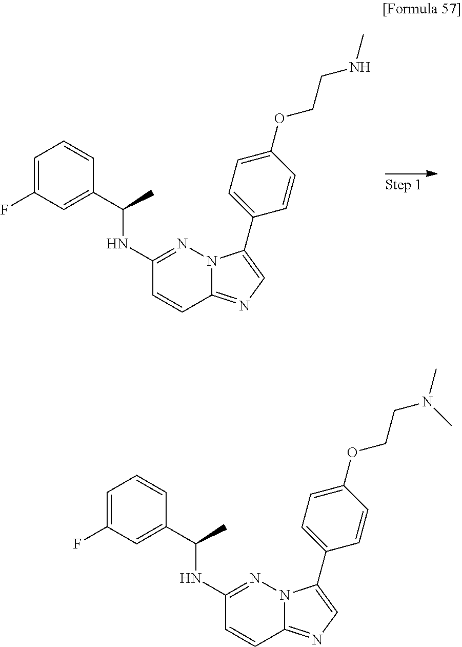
C12=NC=C(C3=CC=C(OCCNC)C=C3)N1N=C(NC(C1=CC(F)=CC=C1)C)C=C2.C12=NC=C(C3=CC=C(OCCN(C)C)C=C3)N1N=C(NC(C1=CC(F)=CC=C1)C)C=C2
